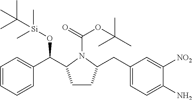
C1=CC=CC(C(C2CCC(CC3=CC=C(N)C([NO2])=C3)N2C(=O)OC(C)(C)C)O[Si](C)(C)C(C)(C)C)=C1
